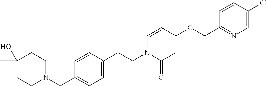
C1(C)(O)CCN(CC2=CC=C(CCN3C(=O)C=C(OCC4=NC=C(Cl)C=C4)C=C3)C=C2)CC1
